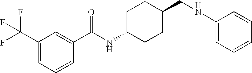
C1(C(F)(F)F)=CC=CC(C(NC2CCC(CNC3=CC=CC=C3)CC2)=O)=C1
